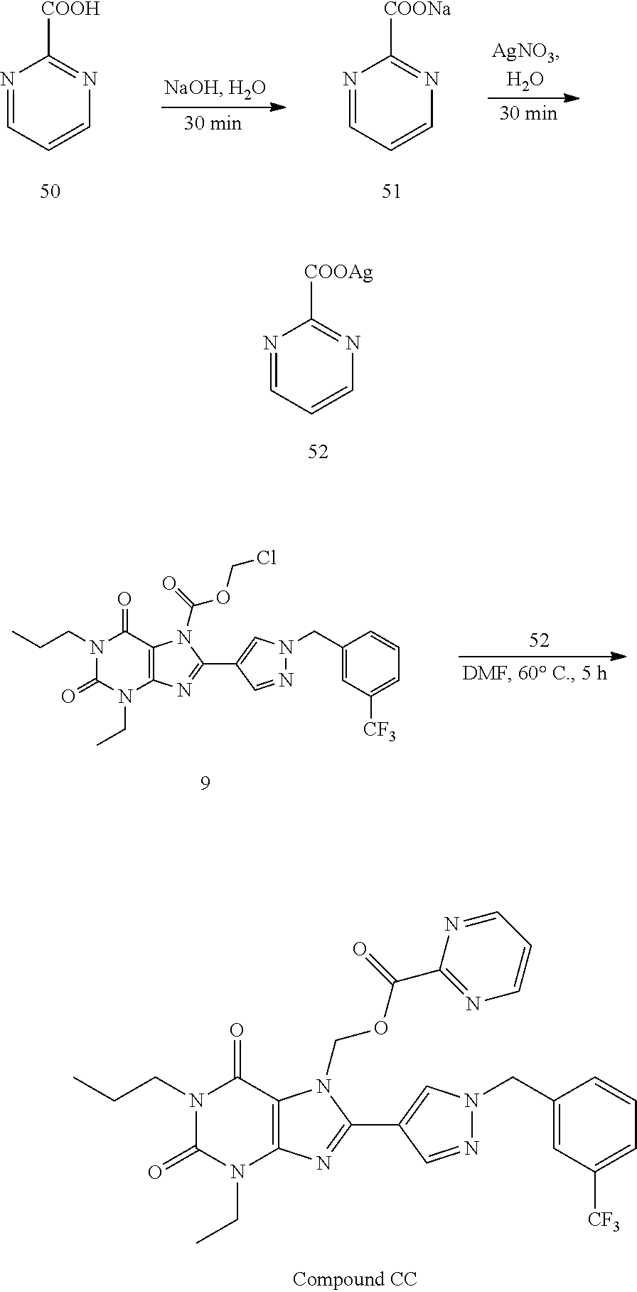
C1(CN2N=CC(C3=NC4=C(N3COC(=O)C3=NC=CC=N3)C(=O)N(CCC)C(=O)N4CC)=C2)=CC([CF3])=CC=C1.N1=CC=CN=C1[COOH].N1=CC=CN=C1[COONa].N1=CC=CN=C1[COOAg].C1(CN2N=CC(C3=NC4=C(N3C(=O)OCCl)C(=O)N(CCC)C(=O)N4CC)=C2)=CC([CF3])=CC=C1
